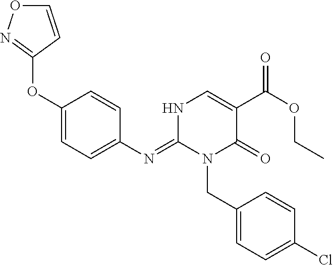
C1(N=C2N(CC3=CC=C(Cl)C=C3)C(=O)C(C(OCC)=O)=CN2)=CC=C(OC2=NOC=C2)C=C1
